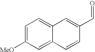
C1=C([MeO])C=C2C(=C1)C=C(C=O)C=C2
